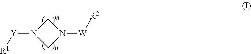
[Y](N1CN([W][R2])C1)[R1]
